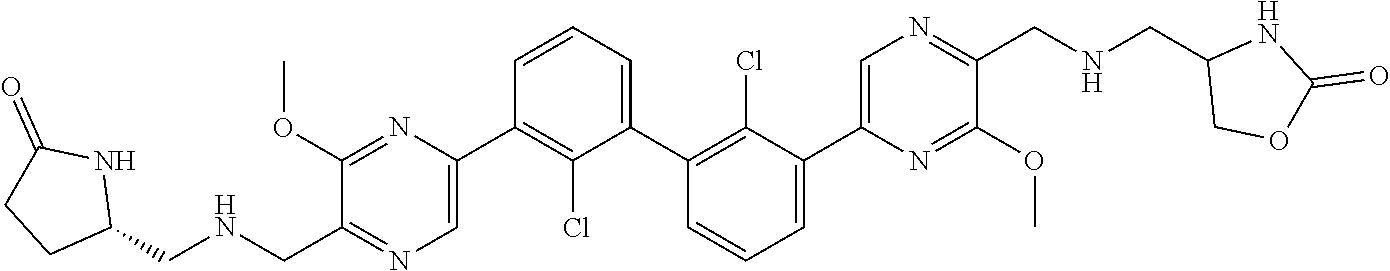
C1(C2=CN=C(CNCC3NC(=O)CC3)C(OC)=N2)=C(Cl)C(C2=C(Cl)C(C3=CN=C(CNCC4COC(=O)N4)C(OC)=N3)=CC=C2)=CC=C1
